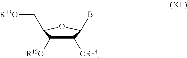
C1([OR14])C([R15O])C(C[R13O])OC1B
